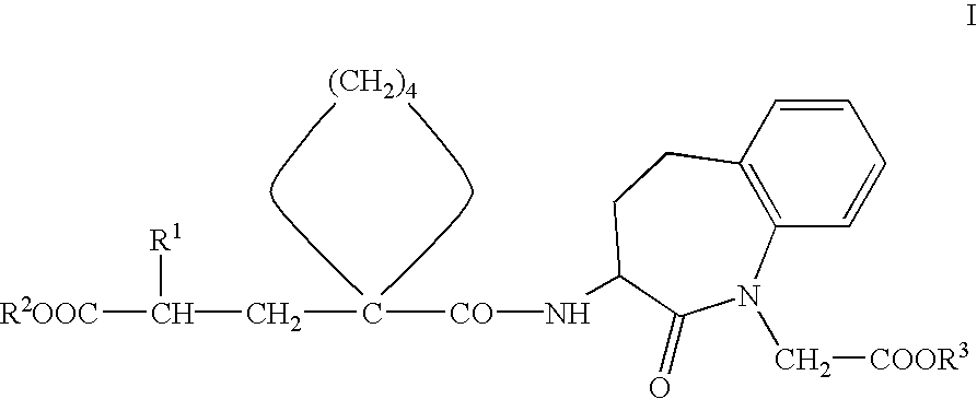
[(CH2)4].[R2OOC]C([R1])CC[CO]NC1CCC2=C(C=CC=C2)N(C[COOR3])C1=O
